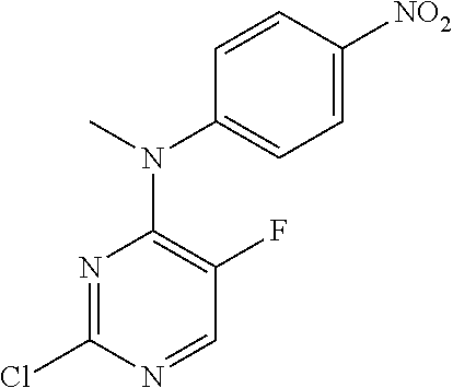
N1=C(Cl)N=CC(F)=C1N(C1=CC=C([NO2])C=C1)C
